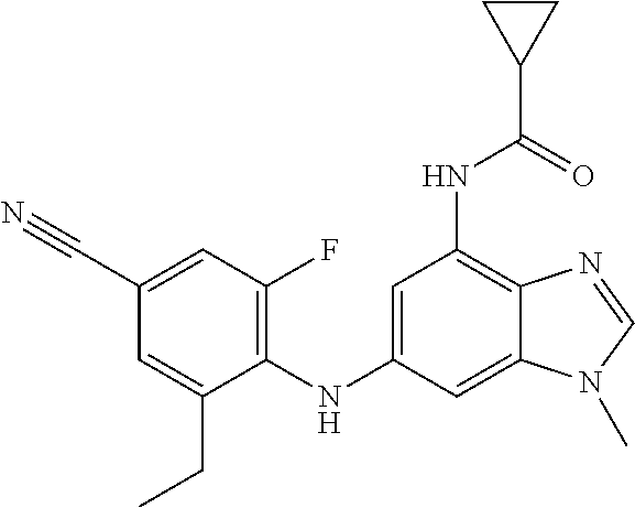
C1(F)=C(NC2=CC(NC(=O)C3CC3)=C3C(=C2)N(C)C=N3)C(CC)=CC(C#N)=C1
